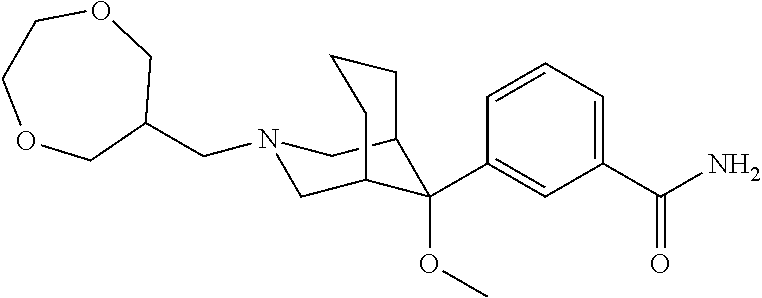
C1(C(N)=O)=CC=CC(C2(OC)C3CN(CC4COCCOC4)CC2CCC3)=C1
